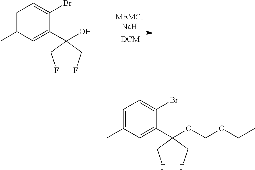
C1=C(Br)C(C(O)(CF)CF)=CC(C)=C1.C1=C(Br)C(C(OCOCC)(CF)CF)=CC(C)=C1
